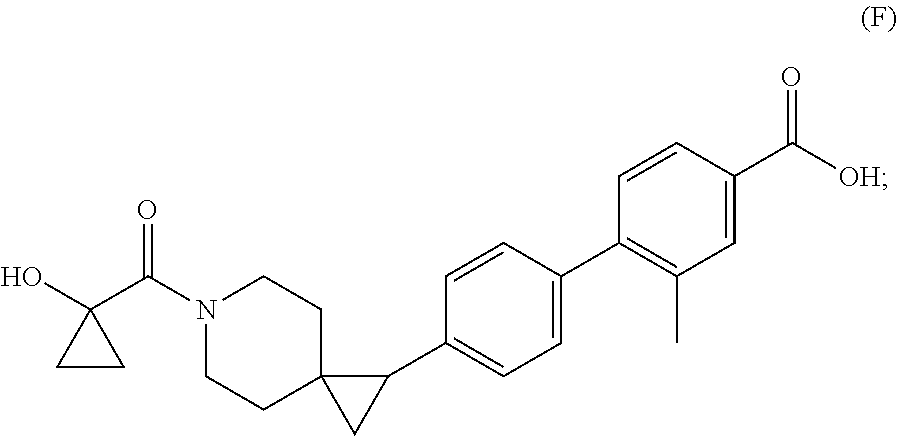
N1(C(=O)C2(O)CC2)CCC2(CC1)CC2C1=CC=C(C2=C(C)C=C(C([OH])=O)C=C2)C=C1
